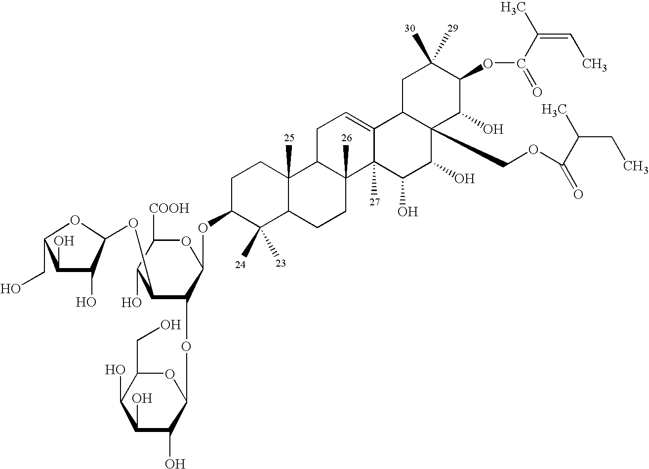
C1(O)C(O)C(OC2C(OC3OC(CO)C(O)C(O)C3O)C(OC3C(C)(C)C4C(C)(CC3)C3C(C)(CC4)C4(C)C(=CC3)C3C(COC(C(CC)C)=O)(C(O)C4O)C(O)C(OC(C(C)=CC)=O)C(C)(C)C3)OC([COOH])C2O)OC1CO
